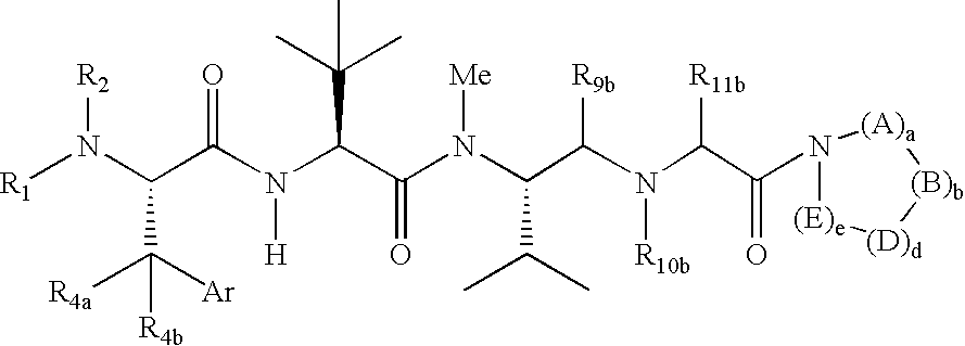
C(N(C(C(N(C(C(N(C([R11b])C(N1[(E)e][(D)d][(B)b][(A)a]1)=O)[R10b])[R9b])C(C)C)[Me])=O)C(C)(C)C)[H])(=O)C(N([R1])[R2])C([Ar])([R4a])[R4b]
